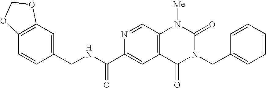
C12=C(C=CC(CNC(C3=CC4=C(C=N3)N([Me])C(=O)N(CC3=CC=CC=C3)C4=O)=O)=C1)OCO2
